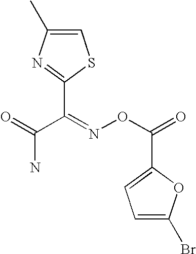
C1=C(C)N=C(C(C(=O)N)=NOC(=O)C2=CC=C(Br)O2)S1
